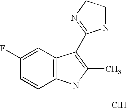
Cl.C1=C(F)C=CC2=C1C(C1=NCCN1)=C(C)N2
